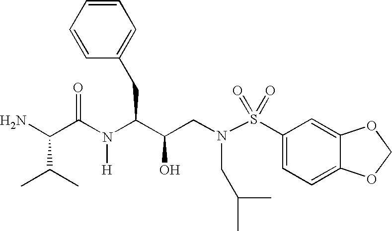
C(C(N(C(C(O)CN(S(C1=CC=C2C(=C1)OCO2)(=O)=O)CC(C)C)CC1=CC=CC=C1)[H])=O)(C(C)C)N
